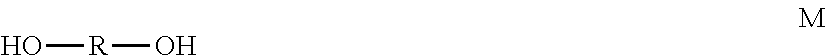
O[R]O
